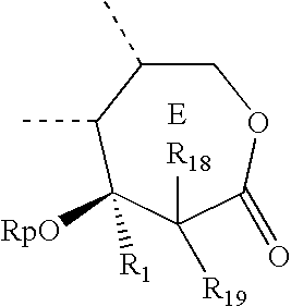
C1C(C)C(C)C([RpO])([R1])C([R18])([R19])C(=O)O1
